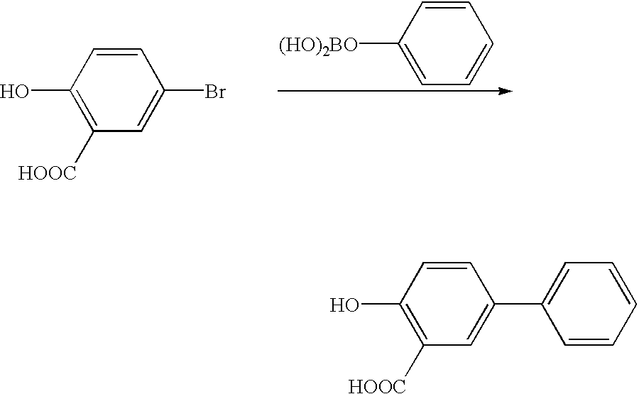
C1=C(C2=CC=CC=C2)C=CC(O)=C1[HOOC].C1=C(Br)C=CC(O)=C1[HOOC].C1=CC=CC([(HO)2BO])=C1
